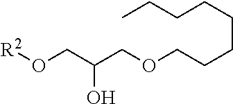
O(CC(CO[R2])O)CCCCCCCC
